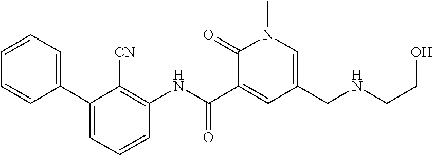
C1(C2=CC=CC=C2)=CC=CC(NC(C2=CC(CNCCO)=CN(C)C2=O)=O)=C1[CN]
